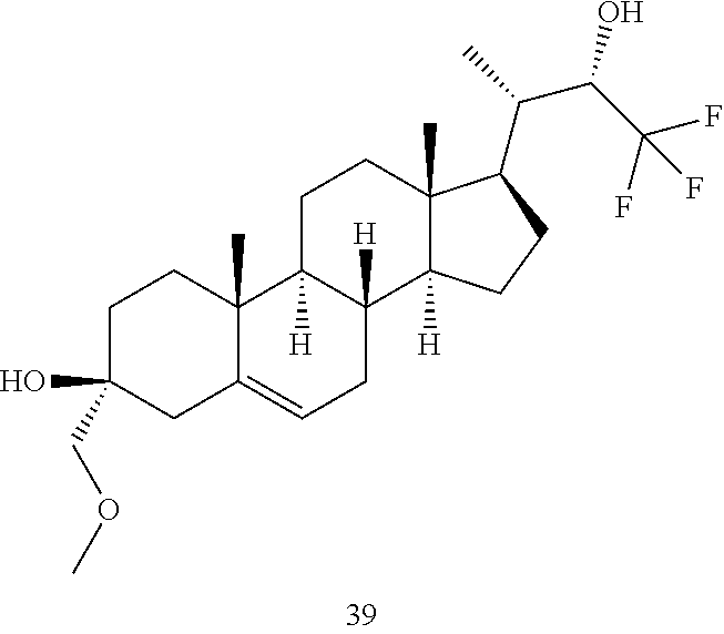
C1C(O)(COC)CC2=CCC3([H])C([H])(C2(C)C1)CCC1(C)C3([H])CCC1C(C)C(C(F)(F)F)O
